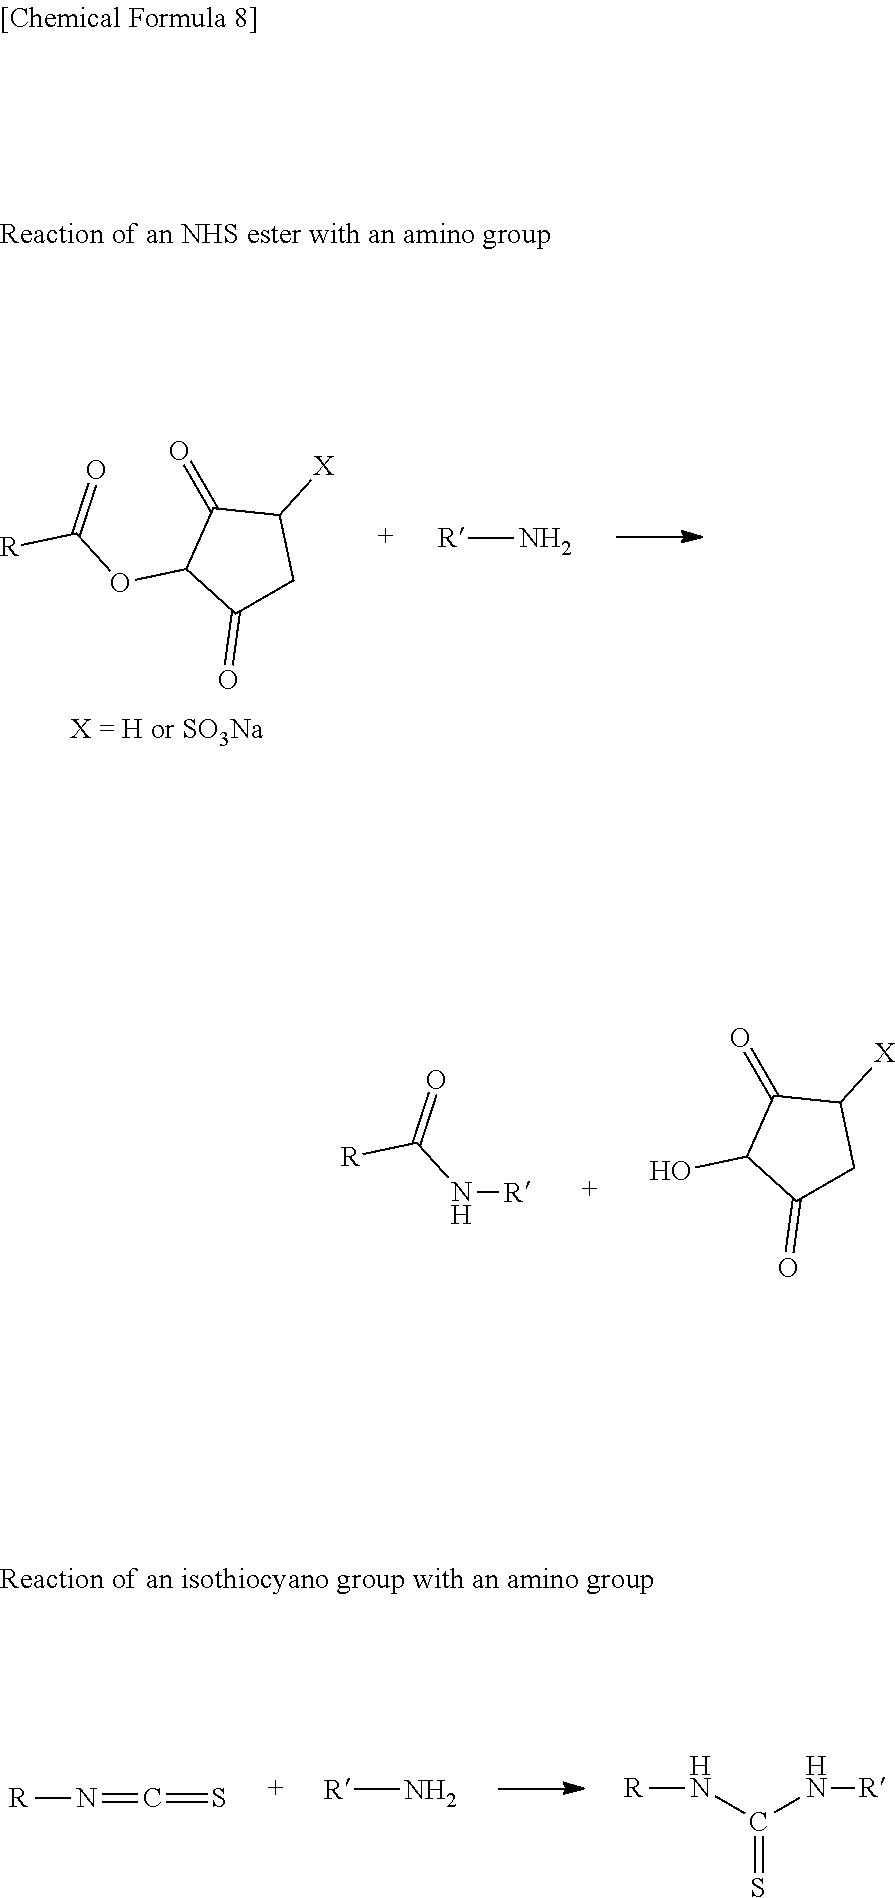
C1(=O)CC([X])C(=O)C1OC([R])=O.[X = H or SO3Na].[R]N.N(C([R])=O)[R].C1(=O)CC([X])C(=O)C1O.[R]N=C=S.[R]N.C(=S)(N[R])N[R]
